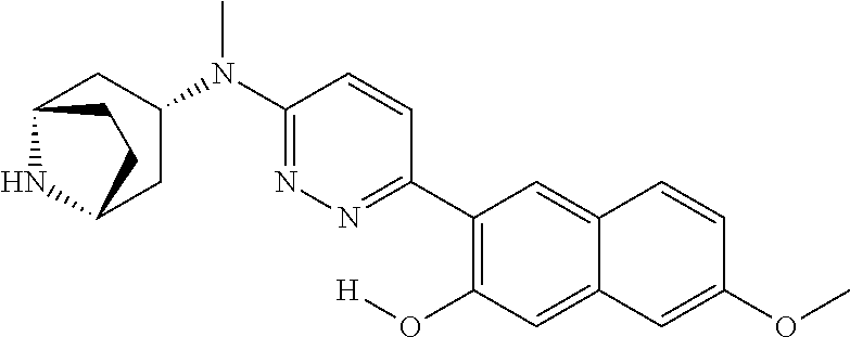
N(C)(C1=NN=C(C2=C(O[H])C=C3C(=C2)C=CC(OC)=C3)C=C1)C1CC2NC(C1)CC2
